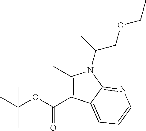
C1(C)=C(C(=O)OC(C)(C)C)C2=CC=CN=C2N1C(COCC)C
